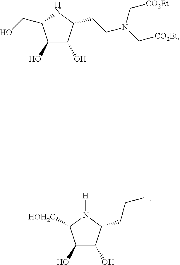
C1(O)C(O)C(CCC)N([H])C1[HOH2C].C1(O)C(O)C(CCN(C[CO2Et])C[CO2Et])NC1CO
